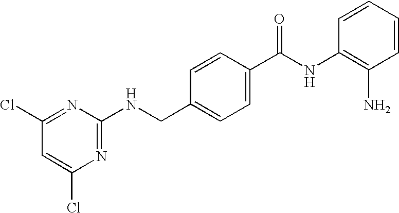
N(CC1=CC=C(C(NC2=C(N)C=CC=C2)=O)C=C1)C1=NC(Cl)=CC(Cl)=N1
